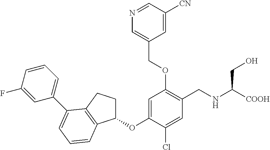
C1=C(OC2CCC3=C2C=CC=C3C2=CC=CC(F)=C2)C(Cl)=CC(CNC([COOH])CO)=C1OCC1=CN=CC([CN])=C1
